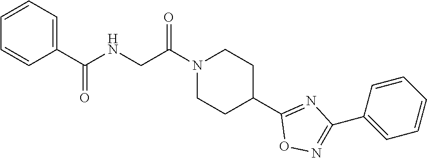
C1=CC=C(C(NCC(N2CCC(C3=NC(C4=CC=CC=C4)=NO3)CC2)=O)=O)C=C1
